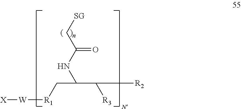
[X][W][R1]CC(NC(C[SG])=O)C([R3])[R2]
